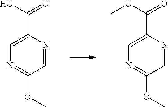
N1=C(OC)C=NC(C(O)=O)=C1.N1=C(OC)C=NC(C(=O)OC)=C1
